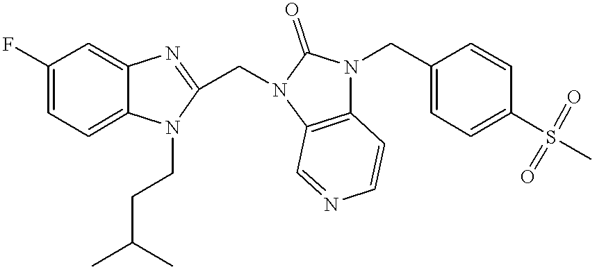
C1(F)=CC=C2C(=C1)N=C(CN1C3=C(N(CC4=CC=C(S(C)(=O)=O)C=C4)C1=O)C=CN=C3)N2CCC(C)C
